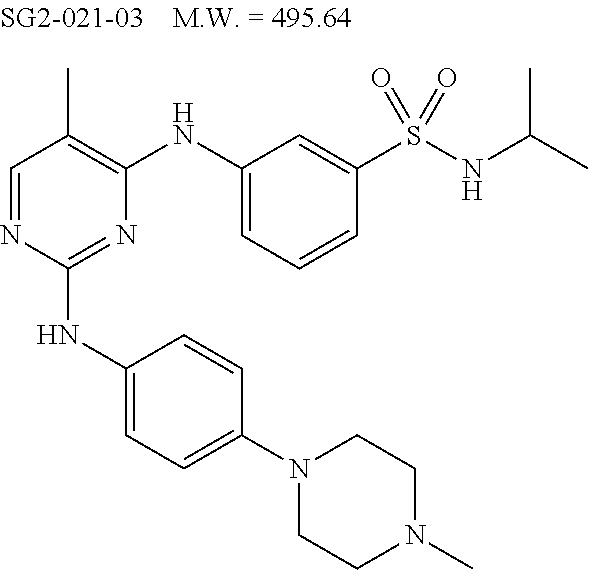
C1=NC(NC2=CC=C(N3CCN(C)CC3)C=C2)=NC(NC2=CC=CC(S(NC(C)C)(=O)=O)=C2)=C1C
